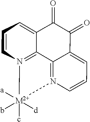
N12=C3C(=CC=C1)C(=O)C(=O)C1=CC=CN(=C31)[M2+]2(c)(b)([d])[a]
